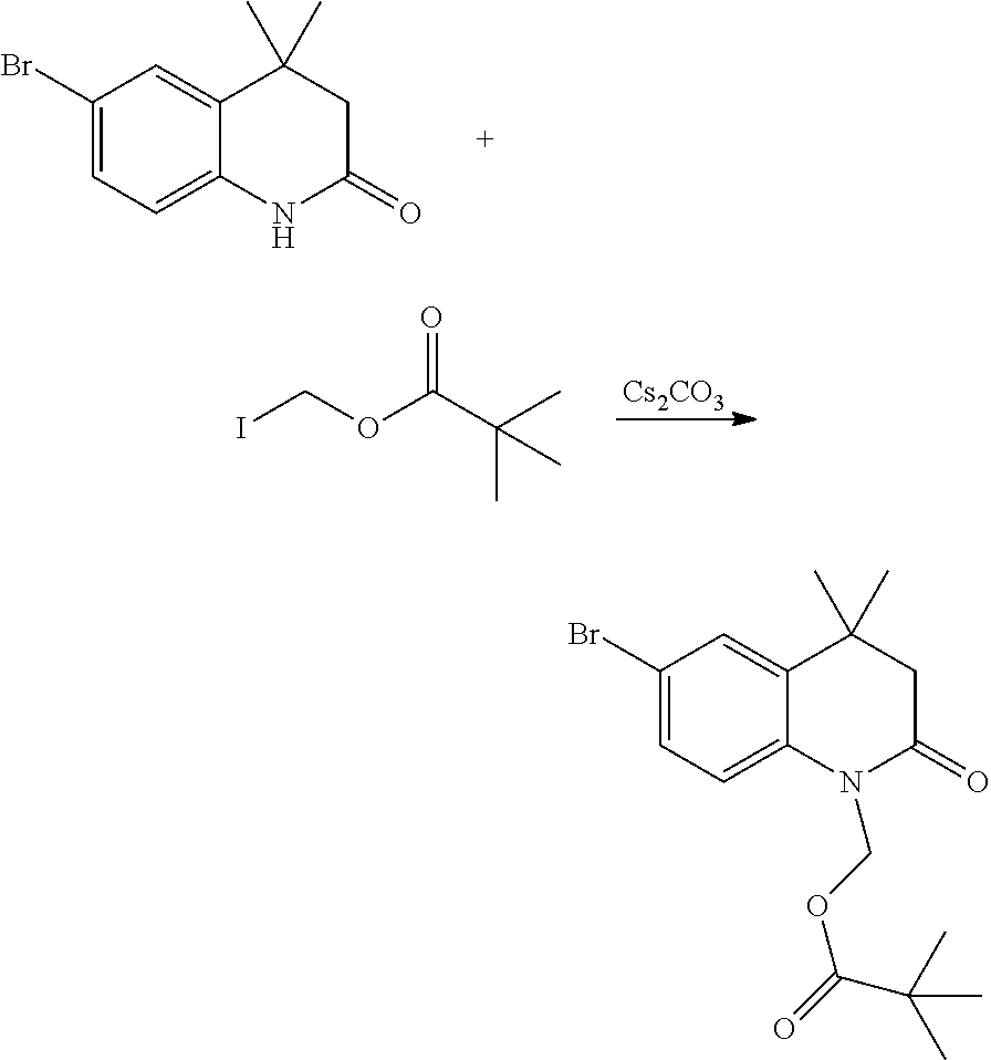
C1(Br)=CC=C2C(=C1)C(C)(C)CC(=O)N2.ICOC(C(C)(C)C)=O.[Cs2CO3].C1(Br)=CC=C2C(=C1)C(C)(C)CC(=O)N2COC(=O)C(C)(C)C
